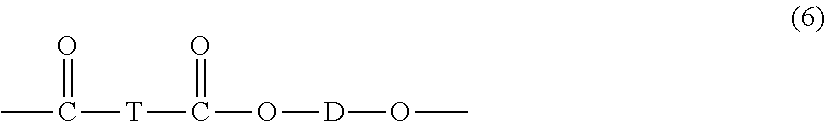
C(C)([T]C(O[D]OC)=O)=O
